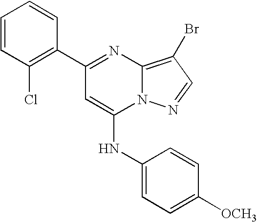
C1(Cl)=C(C2=NC3=C(Br)C=NN3C(NC3=CC=C([OCH3])C=C3)=C2)C=CC=C1
